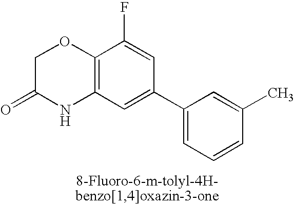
C12=C(C=C(C3=CC=CC(C)=C3)C=C1F)NC(=O)CO2
